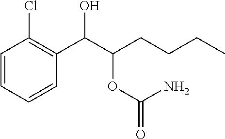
C1=CC=CC(C(C(CCCC)OC(=O)N)O)=C1Cl
